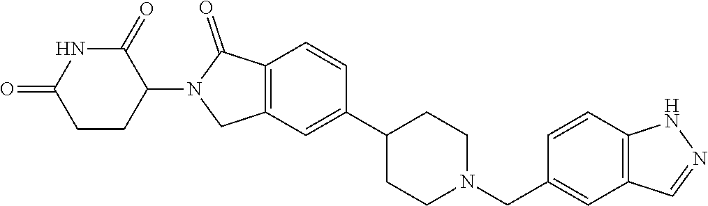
C1=CC2=C(C=C1C1CCN(CC3=CC4=C(C=C3)NN=C4)CC1)CN(C1CCC(=O)NC1=O)C2=O
